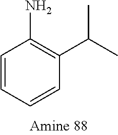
NC1=C(C(C)C)C=CC=C1
